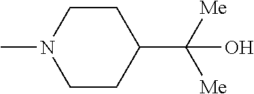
C1CC(C(O)([Me])[Me])CCN1C
